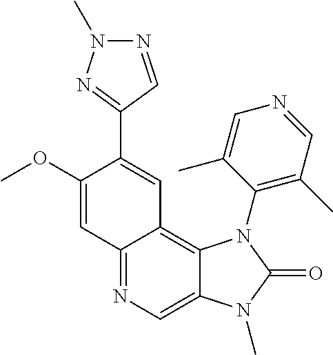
C12=NC=C3C(=C1C=C(C1=NN(C)N=C1)C(OC)=C2)N(C1=C(C)C=NC=C1C)C(=O)N3C
